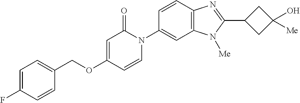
C1(COC2=CC(=O)N(C3=CC4=C(C=C3)N=C(C3CC(O)([Me])C3)N4[Me])C=C2)=CC=C(F)C=C1
